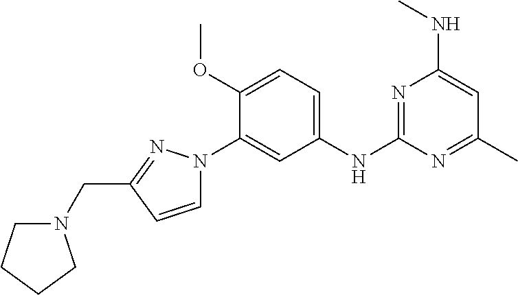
C1=C(NC2=NC(NC)=CC(C)=N2)C=C(N2C=CC(CN3CCCC3)=N2)C(OC)=C1
